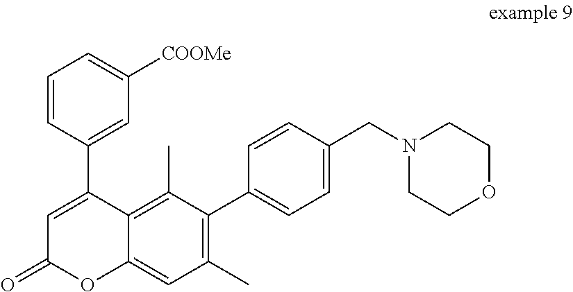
C1=CC(C2=CC(=O)OC3=CC(C)=C(C4=CC=C(CN5CCOCC5)C=C4)C(C)=C23)=CC([COOMe])=C1
